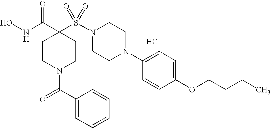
Cl.ONC(C1(S(N2CCN(C3=CC=C(OCCCC)C=C3)CC2)(=O)=O)CCN(C(C2=CC=CC=C2)=O)CC1)=O
